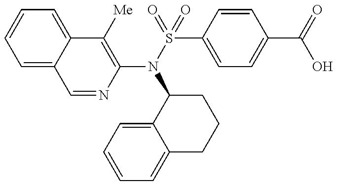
C1=NC(N(S(=O)(=O)C2=CC=C(C(=O)O)C=C2)C2C3=CC=CC=C3CCC2)=C([Me])C2=CC=CC=C12
